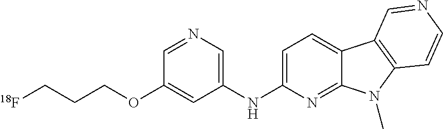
C1=C(NC2=CN=CC(OCCC[18F])=C2)N=C2C(=C1)C1=C(N2C)C=CN=C1
